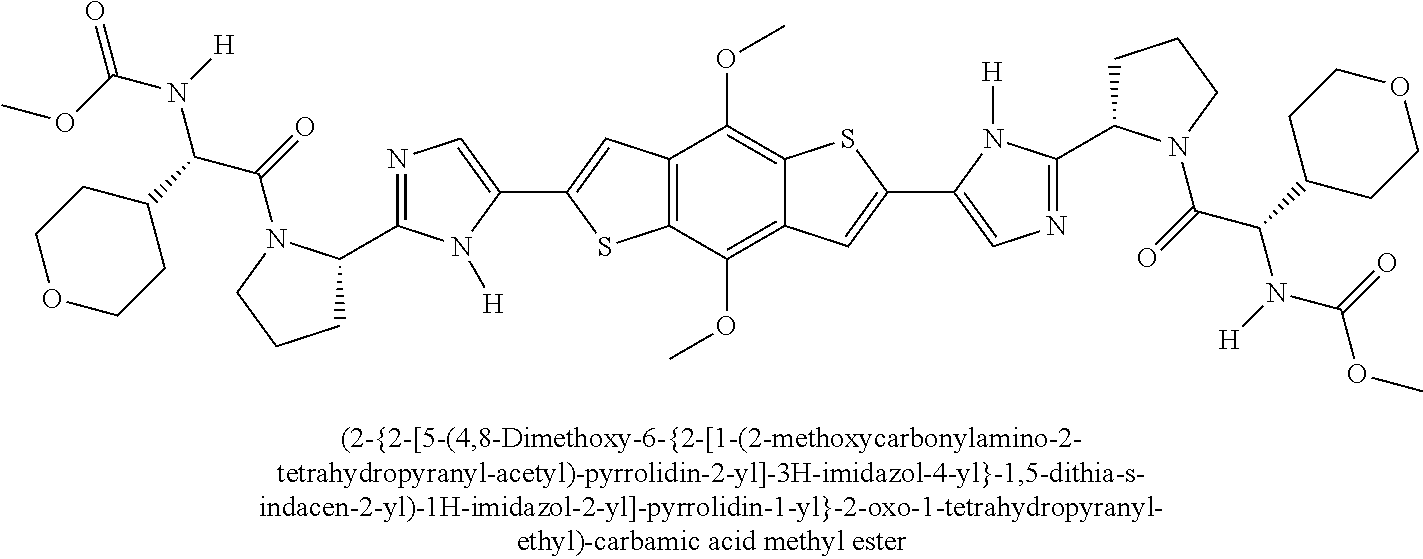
C1C(C2=NC=C(C3=CC4=C(S3)C(OC)=C3C(=C4OC)SC(C4=CN=C(C5CCCN5C(=O)C(C5CCOCC5)N([H])C(=O)OC)N4[H])=C3)N2[H])N(C(=O)C(C2CCOCC2)N([H])C(OC)=O)CC1
